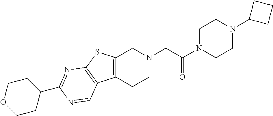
C1N(C(CN2CC3=C(CC2)C2=C(S3)N=C(C3CCOCC3)N=C2)=O)CCN(C2CCC2)C1
